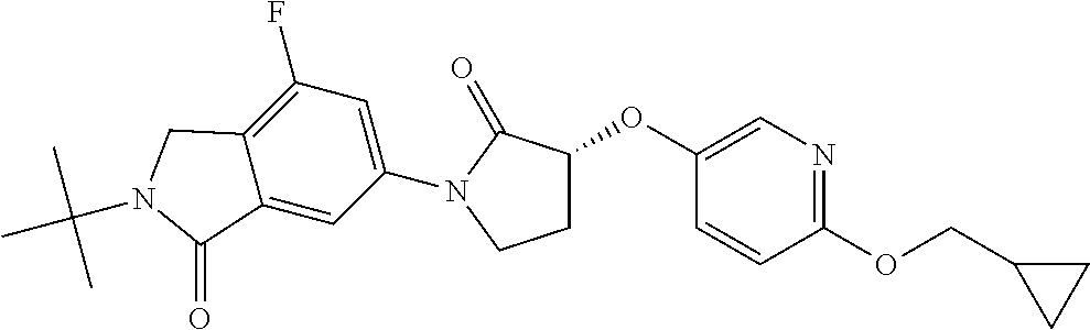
C1(OC2CCN(C3=CC(F)=C4C(=C3)C(=O)N(C(C)(C)C)C4)C2=O)=CN=C(OCC2CC2)C=C1
